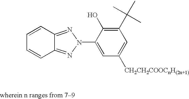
C12=NN(C3=CC([CH2CH2COOCnH(2n+1)])=CC(C(C)(C)C)=C3O)N=C1C=CC=C2
